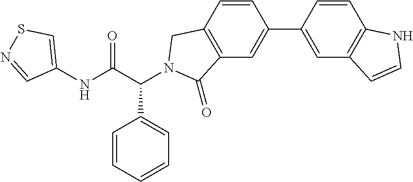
C1(NC(C(C2=CC=CC=C2)N2CC3=C(C=C(C4=CC5=C(C=C4)NC=C5)C=C3)C2=O)=O)=CSN=C1
